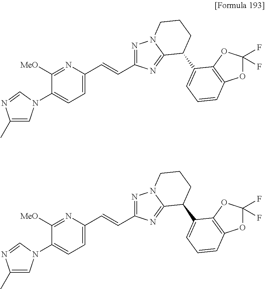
C1=C(C=CC2=NN3C(=N2)C(C2=CC=CC4=C2OC(F)(F)O4)CCC3)N=C([MeO])C(N2C=C(C)N=C2)=C1.C1=C(C=CC2=NN3C(=N2)C(C2=CC=CC4=C2OC(F)(F)O4)CCC3)N=C([MeO])C(N2C=C(C)N=C2)=C1
